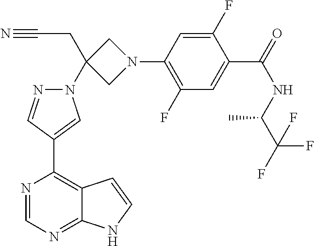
C1(C2=C3C(=NC=N2)NC=C3)=CN(C2(CC#N)CN(C3=C(F)C=C(C(=O)NC(C(F)(F)F)C)C(F)=C3)C2)N=C1
